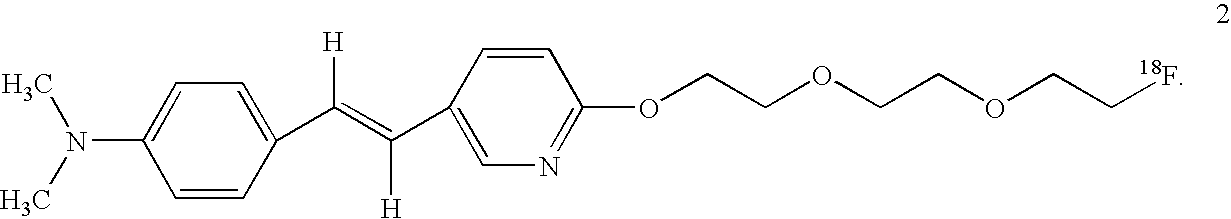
N(C1=CC=C(C(=C([H])C2=CN=C(OCCOCCOCC[18F])C=C2)[H])C=C1)(C)C
